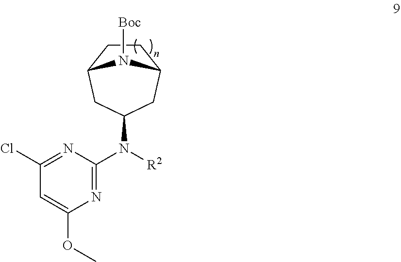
C1CC2CC(N([R2])C3=NC(OC)=CC(Cl)=N3)CC1N2[Boc]
